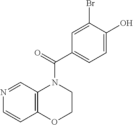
N1=CC2=C(C=C1)OCCN2C(C1=CC=C(O)C(Br)=C1)=O
